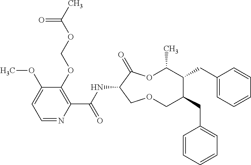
C1(OCOC(C)=O)=C(C(NC2C(=O)OC(C)C(CC3=CC=CC=C3)C(CC3=CC=CC=C3)COC2)=O)N=CC=C1OC
